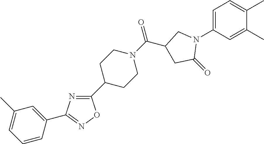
C1=C(N2CC(C(N3CCC(C4=NC(C5=CC(C)=CC=C5)=NO4)CC3)=O)CC2=O)C=C(C)C(C)=C1
